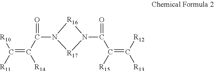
C(=C(C(N1[R17]N(C(C(=C([R12])[R13])[R15])=O)[R16]1)=O)[R14])([R10])[R11]
